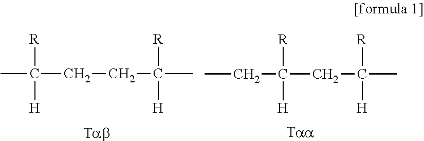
CC([R])([H])CCC(C)([R])[H].[Tab].CCC([R])([H])CC([R])([H])C
